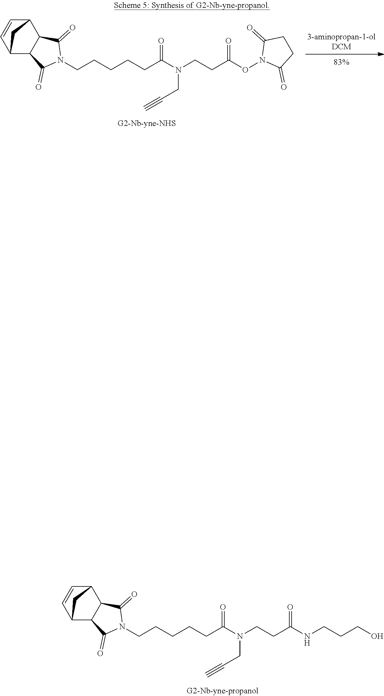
C1=CC2C3C(=O)N(CCCCCC(=O)N(CC#C)CCC(=O)ON4C(=O)CCC4=O)C(=O)C3C1C2.[83%].C12C=CC(C3C1C(=O)N(CCCCCC(=O)N(CC#C)CCC(=O)NCCCO)C3=O)C2
